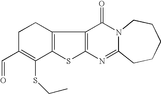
C12=C(C3=C(S1)N=C1N(C3=O)CCCCC1)CCC(C=O)=C2SCC
